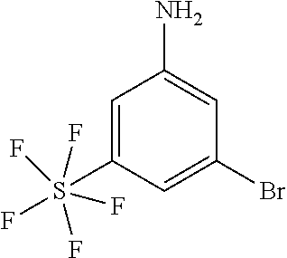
C1(S(F)(F)(F)(F)F)=CC(N)=CC(Br)=C1
